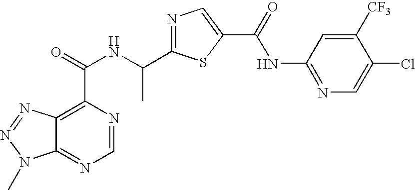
C12=NC=NC(C(=O)NC(C3=NC=C(C(=O)NC4=NC=C(Cl)C([CF3])=C4)S3)C)=C1N=NN2C
